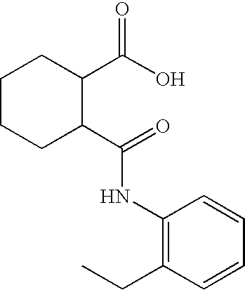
C1CCC(C(=O)NC2=C(CC)C=CC=C2)C(C(O)=O)C1
